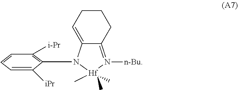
[iPr]C1=CC=CC([i-Pr])=C1N1C2=CCCCC2=N([n-Bu])[Hf]1(C)(C)C
